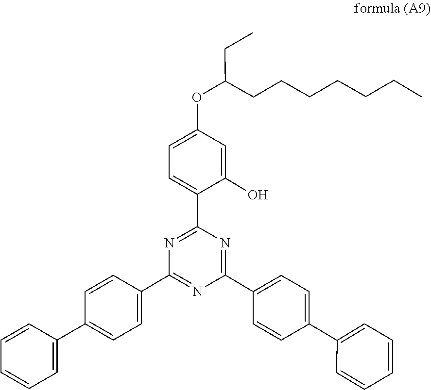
C1=CC(C2=CC=CC=C2)=CC=C1C1=NC(C2=CC=C(OC(CCCCCCC)CC)C=C2O)=NC(C2=CC=C(C3=CC=CC=C3)C=C2)=N1
